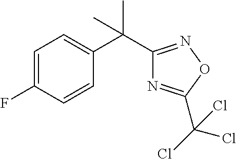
C1=C(F)C=CC(C(C2=NOC(C(Cl)(Cl)Cl)=N2)(C)C)=C1
